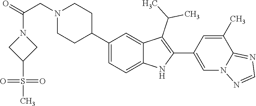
C1(C2CCN(CC(N3CC(S(=O)(=O)C)C3)=O)CC2)=CC=C2C(=C1)C(C(C)C)=C(C1=CN3C(=NC=N3)C(C)=C1)N2
